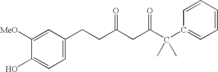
C1=C(CCC(CC(C(C2=CC=CC=C2)(C)C)=O)=O)C=C([MeO])C(O)=C1
